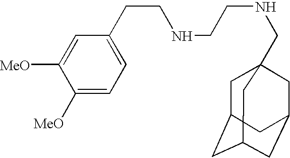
C1([MeO])=CC=C(CCNCCNCC23CC4CC(CC(C2)C4)C3)C=C1[MeO]
